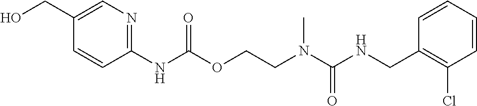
C1=CC(CNC(N(CCOC(NC2=NC=C(CO)C=C2)=O)C)=O)=C(Cl)C=C1
